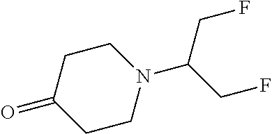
C1CC(=O)CCN1C(CF)CF
